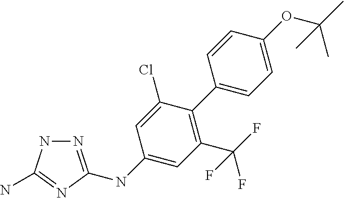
N1=C(NC2=CC(C(F)(F)F)=C(C3=CC=C(OC(C)(C)C)C=C3)C(Cl)=C2)N=C(N)N1
